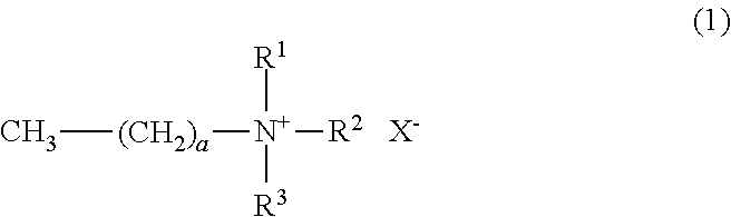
C[(CH2)a][N+]([R1])([R2])[R3].[X-]
